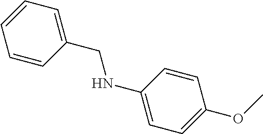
C1=CC(CNC2=CC=C(OC)C=C2)=CC=C1
